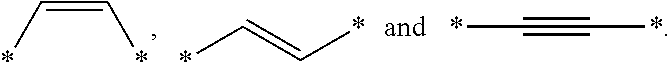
*C=C*.*C=C*.*C#C*
